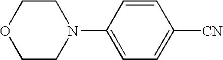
C1COCCN1C1=CC=C([CN])C=C1
